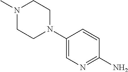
C1(N2CCN(C)CC2)=CN=C(N)C=C1
